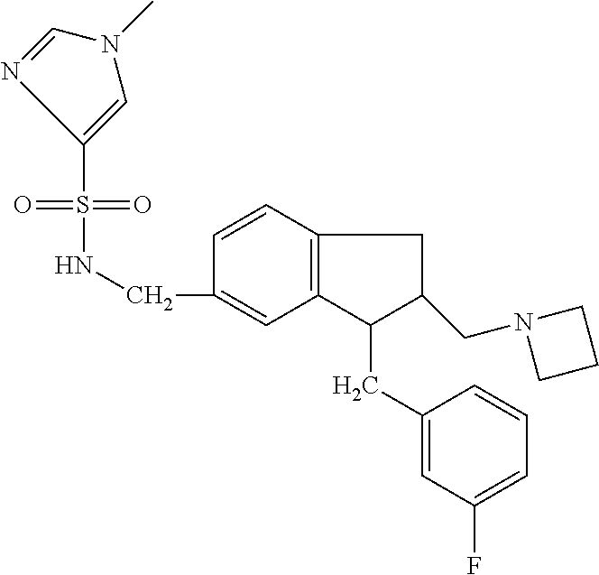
S(=O)(NCC1=CC2=C(C=C1)CC(CN1CCC1)C2CC1=CC(F)=CC=C1)(=O)C1=CN(C)C=N1
